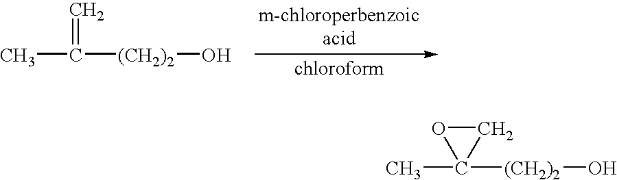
CC([(CH2)2]O)=C.CC1([(CH2)2]O)CO1
